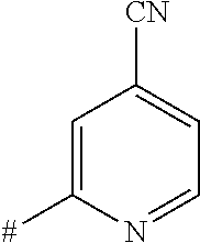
C1=C([#])N=CC=C1[CN]
